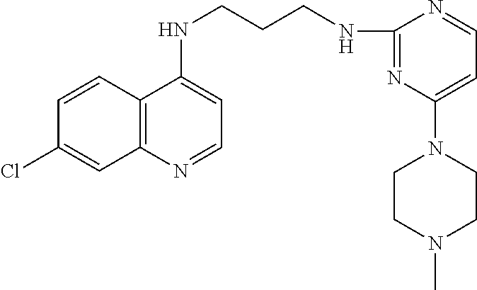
C12=C(N=CC=C1NCCCNC1=NC(N3CCN(C)CC3)=CC=N1)C=C(Cl)C=C2
